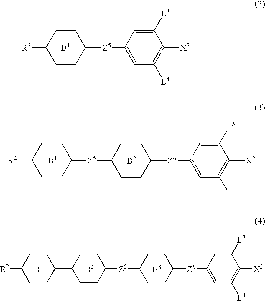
[Z5](C1CCC([R2])CC1)C1=CC([L4])=C([X2])C([L3])=C1.[Z6](C1CCC([Z5]C2CCC([R2])CC2)CC1)C1=CC([L4])=C([X2])C([L3])=C1.C1(C2CCC([Z5]C3CCC([Z6]C4=CC([L4])=C([X2])C([L3])=C4)CC3)CC2)CCC([R2])CC1
